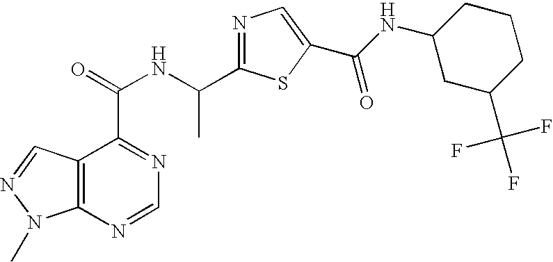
C12=C(N=CN=C1C(=O)NC(C1=NC=C(C(NC3CC(C(F)(F)F)CCC3)=O)S1)C)N(C)N=C2
